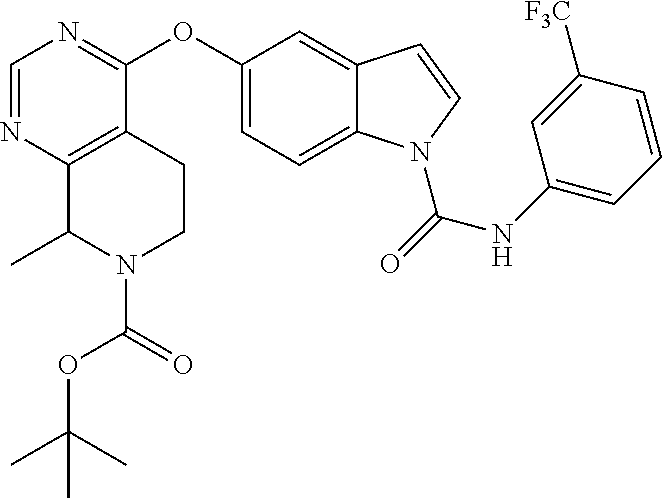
C1(OC2=NC=NC3=C2CCN(C(=O)OC(C)(C)C)C3C)=CC=C2C(=C1)C=CN2C(=O)NC1=CC=CC([F3C])=C1
